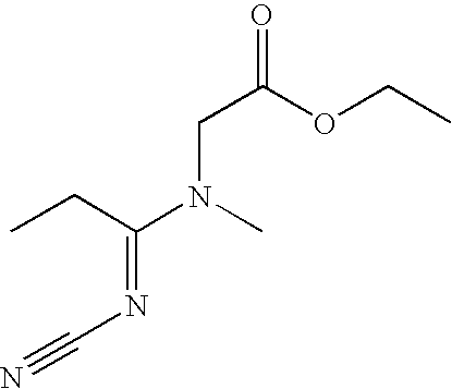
O=C(OCC)CN(C(CC)=NC#N)C
